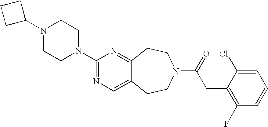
N1(C2CCC2)CCN(C2=NC=C3C(=N2)CCN(C(=O)CC2=C(F)C=CC=C2Cl)CC3)CC1
